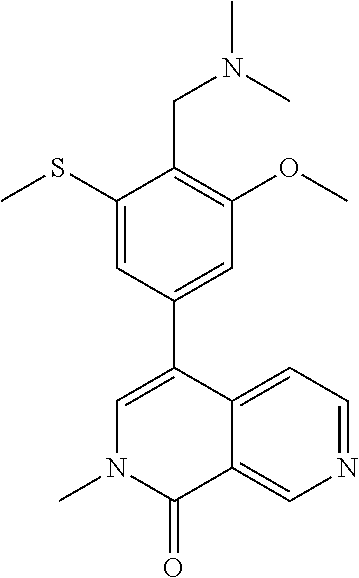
N1(C)C(=O)C2=CN=CC=C2C(C2=CC(OC)=C(CN(C)C)C(SC)=C2)=C1
